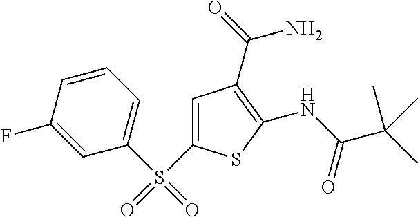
C1=CC(F)=CC(S(C2=CC(C(N)=O)=C(NC(=O)C(C)(C)C)S2)(=O)=O)=C1
